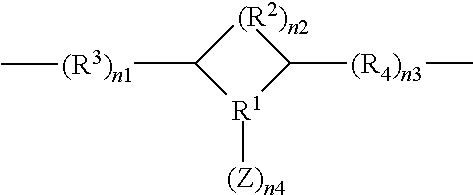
[(R2)n2]1C([(R3)n1]C)[R1]([(Z)n4])C1[(R4)n3]C
